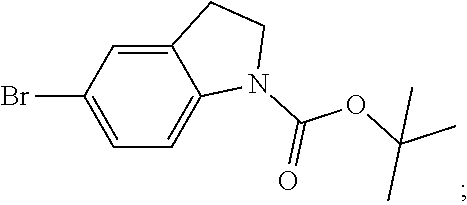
C12=CC(Br)=CC=C1N(C(OC(C)(C)C)=O)CC2
